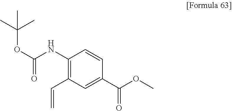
C1(NC(OC(C)(C)C)=O)=C(C=C)C=C(C(=O)OC)C=C1
